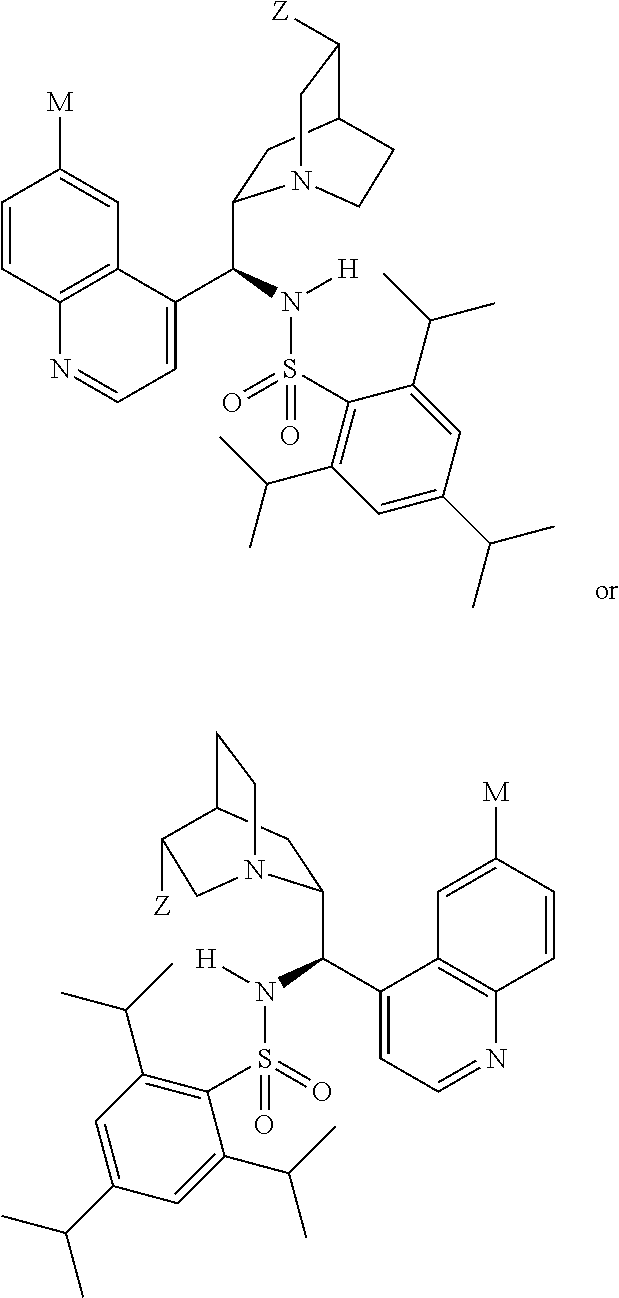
C1=CC2=C(C=C1[M])C(C(N([H])S(=O)(C1=C(C(C)C)C=C(C(C)C)C=C1C(C)C)=O)C1CC3C([Z])CN1CC3)=CC=N2.C1=CC2=C(C=C1[M])C(C(N([H])S(=O)(=O)C1=C(C(C)C)C=C(C(C)C)C=C1C(C)C)C1CC3CCN1CC3[Z])=CC=N2
